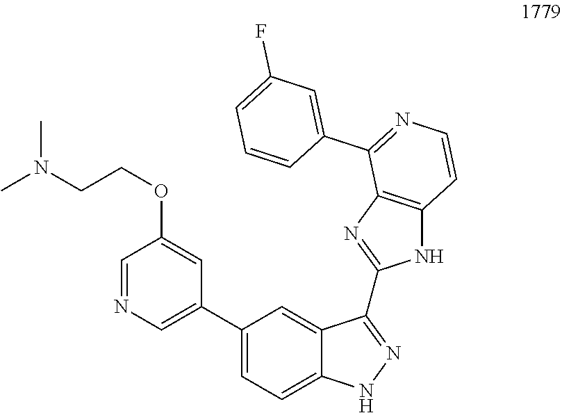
C1(C2=CN=CC(OCCN(C)C)=C2)=CC=C2C(=C1)C(C1=NC3=C(N1)C=CN=C3C1=CC(F)=CC=C1)=NN2
